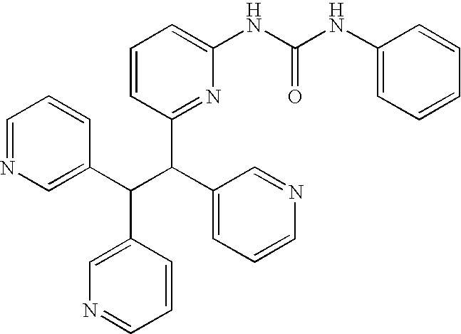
C1=NC=C(C(C(C2=CC=CN=C2)C2=NC(NC(NC3=CC=CC=C3)=O)=CC=C2)C2=CN=CC=C2)C=C1
